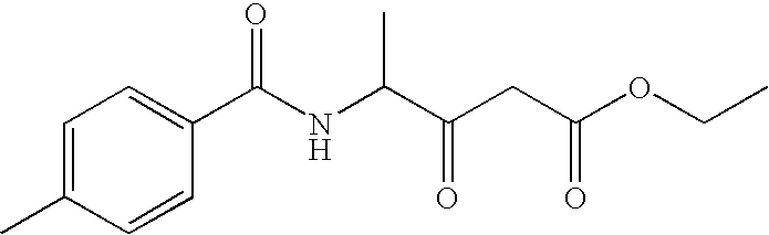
C1=C(C)C=CC(C(NC(C(CC(OCC)=O)=O)C)=O)=C1
